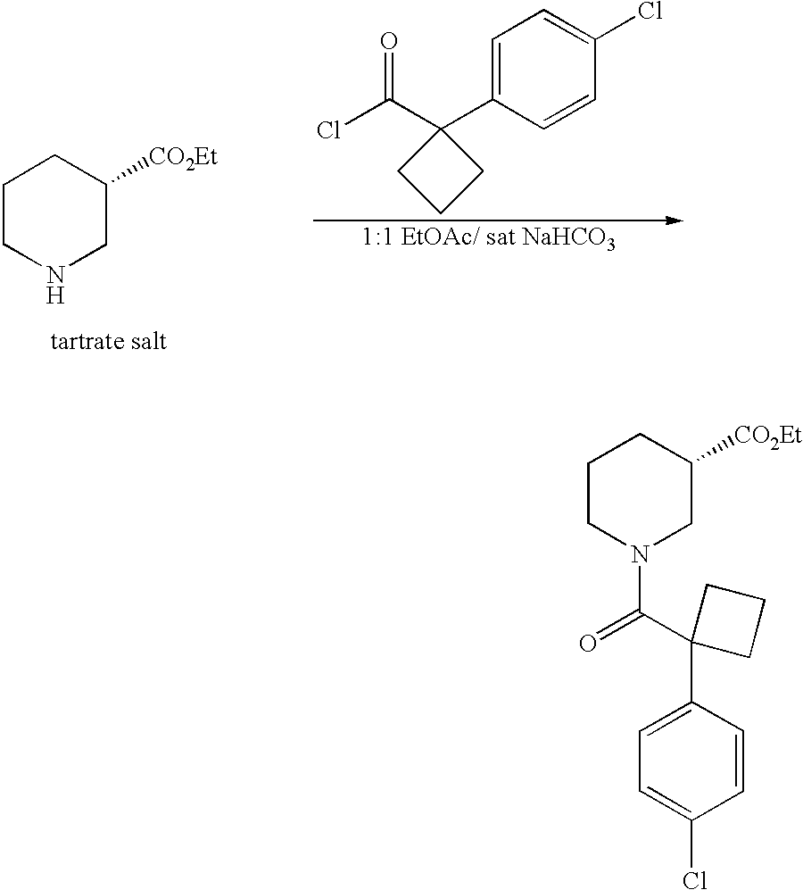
C1CN(C(C2(C3=CC=C(Cl)C=C3)CCC2)=O)CC([CO2Et])C1.C1CNCC([CO2Et])C1.C1=C(C2(C(Cl)=O)CCC2)C=CC(Cl)=C1
